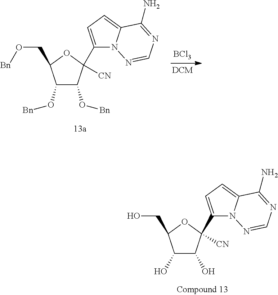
C1(O[Bn])C(O[Bn])C(C2=CC=C3N2N=CN=C3N)([CN])OC1CO[Bn].[DCM].[BCl3].C1(O)C(O)C(C2=CC=C3N2N=CN=C3N)([CN])OC1CO
